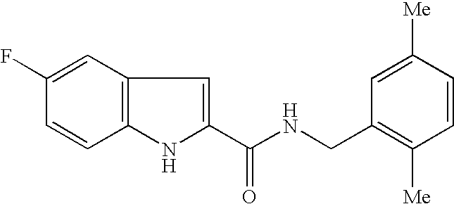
C12=C(C=C(F)C=C1)C=C(C(NCC1=C([Me])C=CC([Me])=C1)=O)N2
